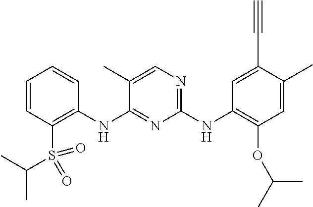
C1=CC=CC(NC2=NC(NC3=C(OC(C)C)C=C(C)C(C#C)=C3)=NC=C2C)=C1S(C(C)C)(=O)=O
